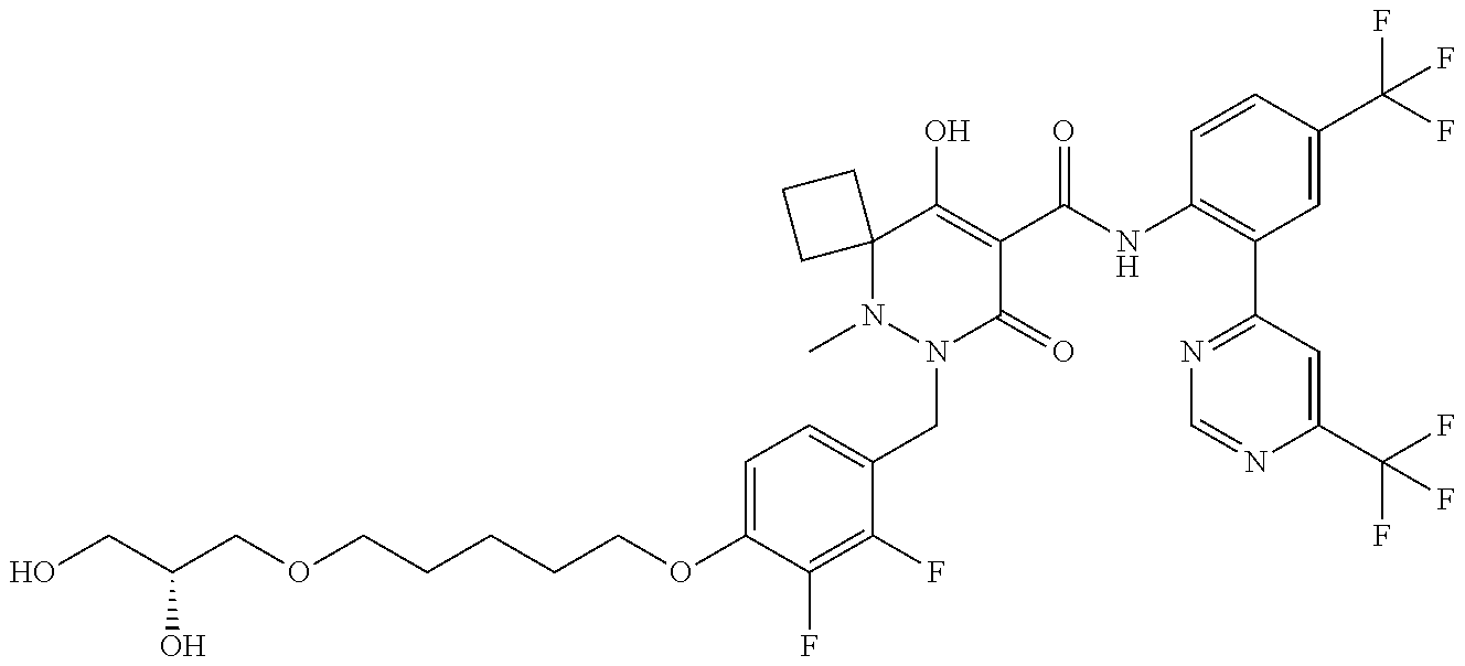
C(CCCCOC1=CC=C(CN2C(=O)C(C(NC3=C(C4=NC=NC(C(F)(F)F)=C4)C=C(C(F)(F)F)C=C3)=O)=C(O)C3(N2C)CCC3)C(F)=C1F)OCC(CO)O
